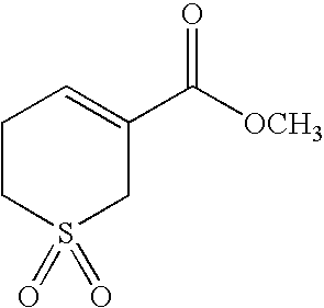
C1CS(=O)(=O)CC(C([OCH3])=O)=C1
